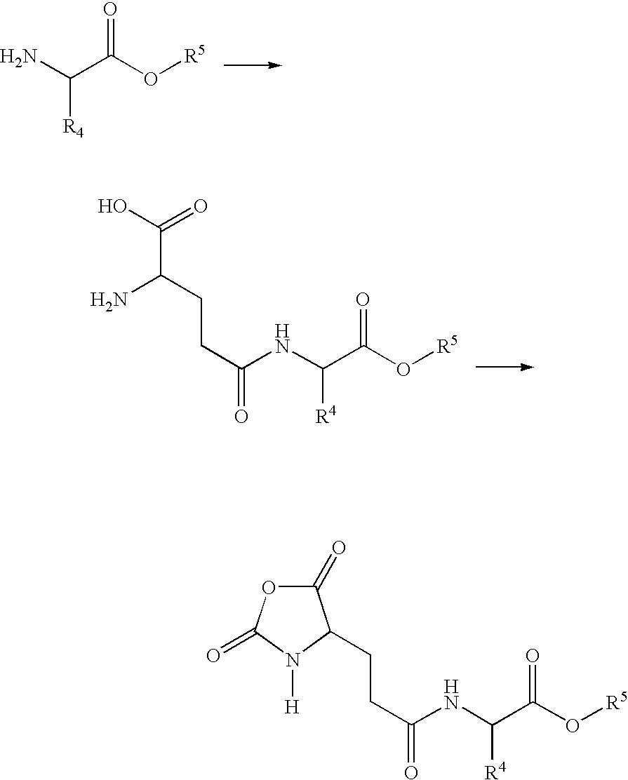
NC([R4])C(=O)O[R5].NC(CCC(NC(C(O[R5])=O)[R4])=O)C(=O)O.C1(=O)OC(=O)N([H])C1CCC(NC([R4])C(O[R5])=O)=O
